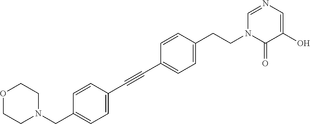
C1=CC(C#CC2=CC=C(CCN3C(=O)C(O)=CN=C3)C=C2)=CC=C1CN1CCOCC1
